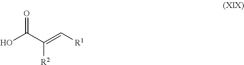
OC(C(=C[R1])[R2])=O
